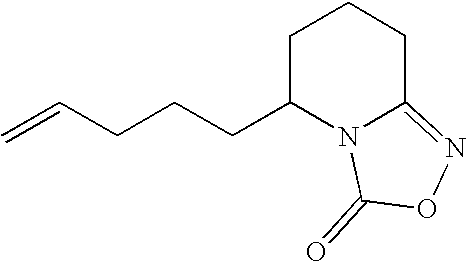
C1C(CCCC=C)N2C(=NOC2=O)CC1
